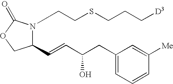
C(SCCN1C(C=CC(CC2=CC=CC([Me])=C2)O)COC1=O)CC[D3]
